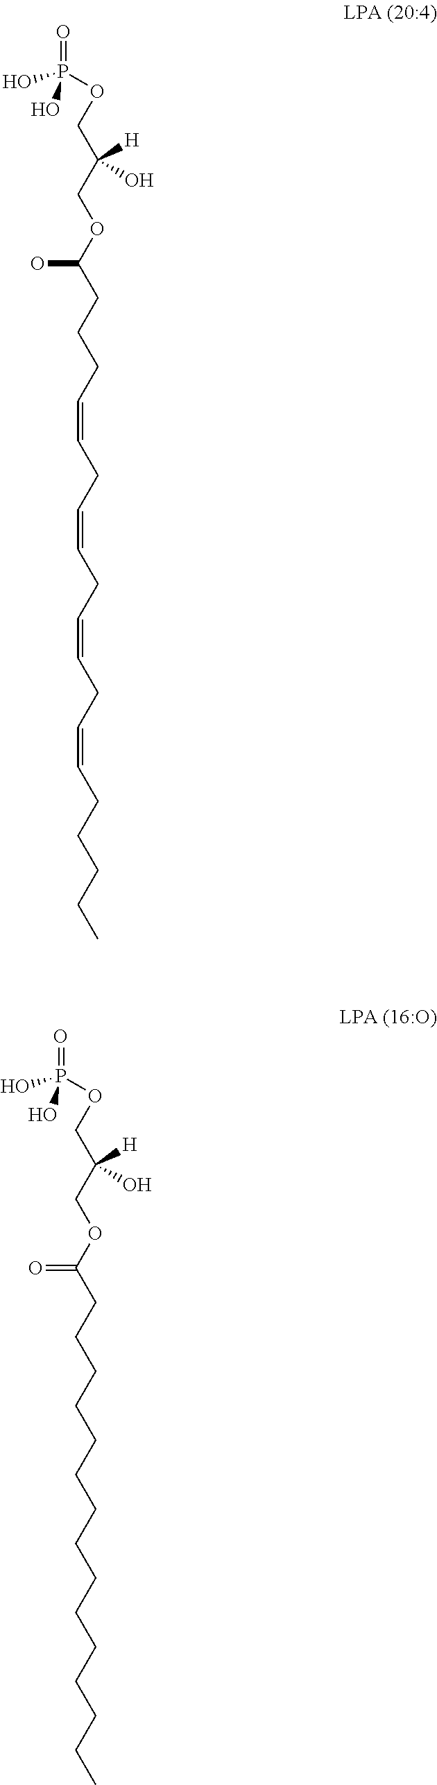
OP(OCC(COC(O)CCCC=CCC=CCC=CCC=CCCCCC)([H])O)(=O)O.OP(OCC(COC(=O)CCCCCCCCCCCCCCC)([H])O)(=O)O
